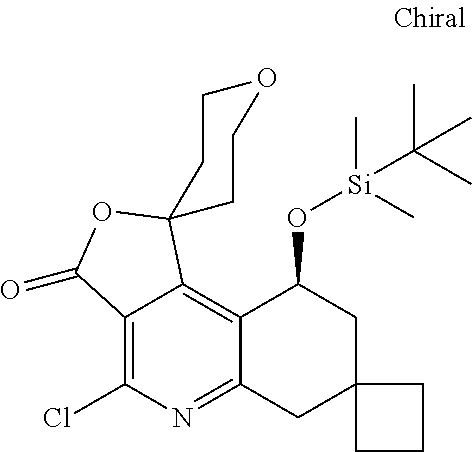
C12=C(Cl)N=C3C(=C1C1(OC2=O)CCOCC1)C(O[Si](C(C)(C)C)(C)C)CC1(C3)CCC1
